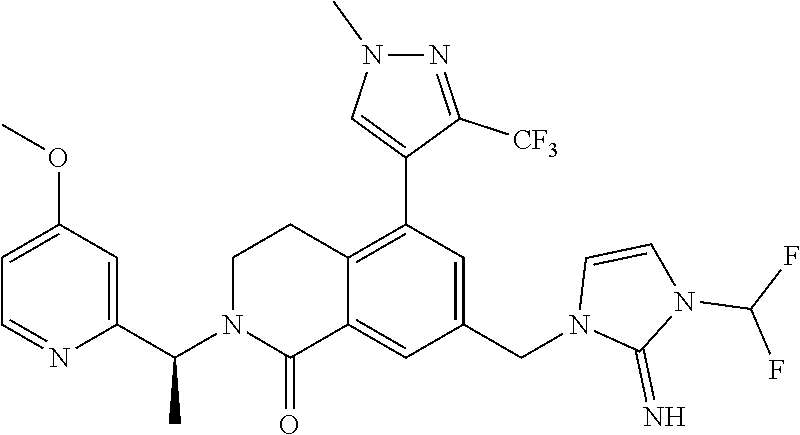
C1(OC)=CC=NC(C(N2C(=O)C3=CC(CN4C(=N)N(C(F)F)C=C4)=CC(C4=CN(C)N=C4[CF3])=C3CC2)C)=C1
